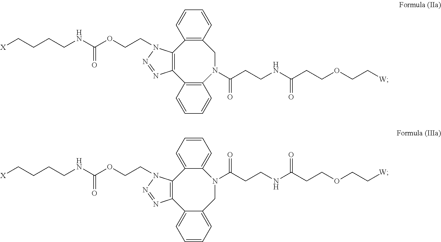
C12=C(C=CC=C1)C1=C(C3=C(CN2C(CCNC(CCOCC[W])=O)=O)C=CC=C3)N(CCOC(NCCCC[X])=O)N=N1.N1(CCOC(NCCCC[X])=O)N=NC2=C1C1=CC=CC=C1N(C(CCNC(CCOCC[W])=O)=O)CC1=CC=CC=C21
